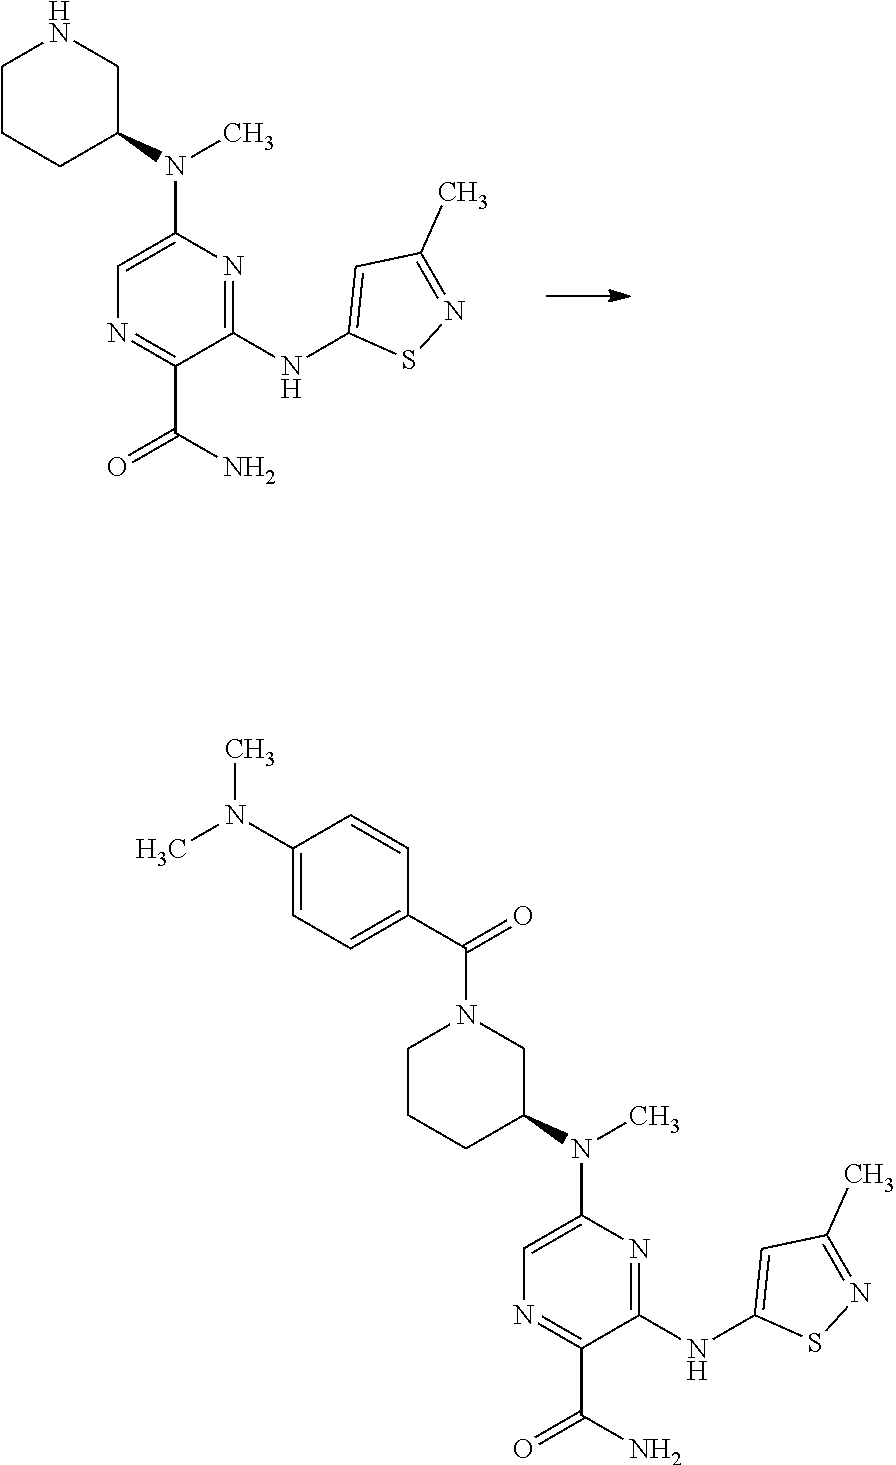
C1=C(N(C2CCCNC2)C)N=C(NC2=CC(C)=NS2)C(C(N)=O)=N1.C1=C(N(C)C)C=CC(C(N2CC(N(C3=CN=C(C(N)=O)C(NC4=CC(C)=NS4)=N3)C)CCC2)=O)=C1
